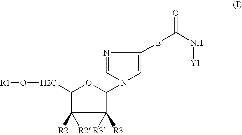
C1(CO[R1])C([R2])([R2])C([R3])([R3])C(N2C=C([E]C(N[Y1])=O)N=C2)O1
